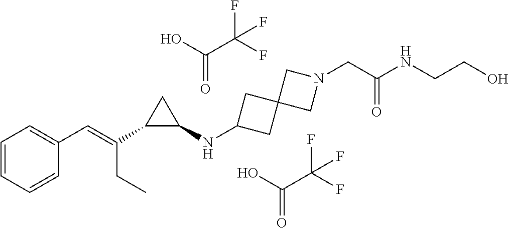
C1=CC=CC(C=C(C2C(NC3CC4(C3)CN(CC(NCCO)=O)C4)C2)CC)=C1.C(=O)(O)C(F)(F)F.C(=O)(O)C(F)(F)F
